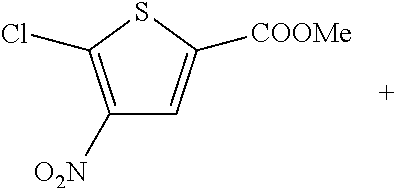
C1([O2N])=C(Cl)SC([COOMe])=C1
